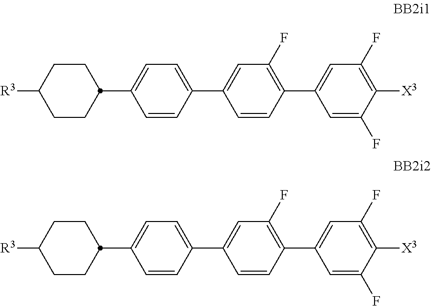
C1CC([R3])CCC1C1=CC=C(C2=CC(F)=C(C3=CC(F)=C([X3])C(F)=C3)C=C2)C=C1.C1CC([R3])CCC1C1=CC=C(C2=CC(F)=C(C3=CC(F)=C([X3])C(F)=C3)C=C2)C=C1
